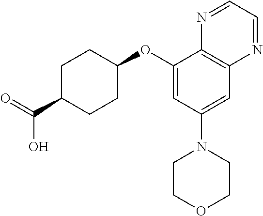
C1(OC2CCC(C(O)=O)CC2)=CC(N2CCOCC2)=CC2=C1N=CC=N2
